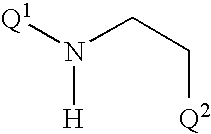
[Q1]N(CC[Q2])[H]
